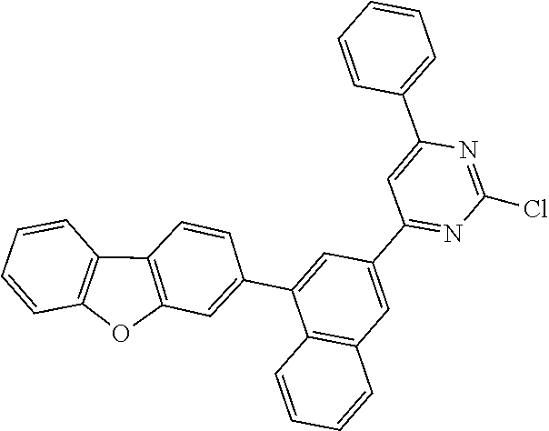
C12=C(OC3=C1C=CC(C1=CC(C4=NC(Cl)=NC(C5=CC=CC=C5)=C4)=CC4=C1C=CC=C4)=C3)C=CC=C2
